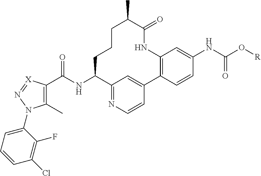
C1(C)=C(C(NC2C3=NC=CC(=C3)C3=C(NC(=O)C(C)CCC2)C=C(NC(O[R])=O)C=C3)=O)[X]=NN1C1=CC=CC(Cl)=C1F
